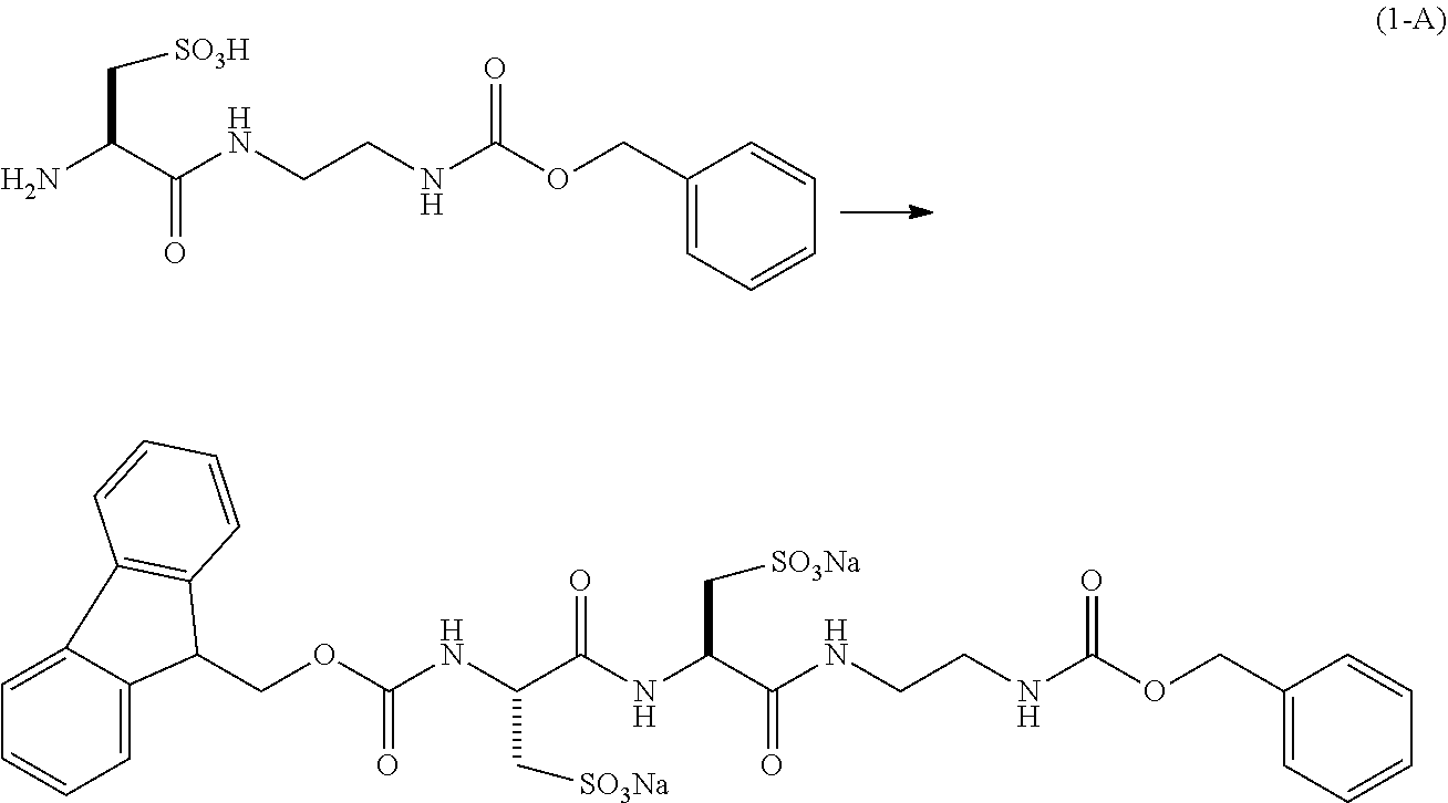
C(CNC(OCC1=CC=CC=C1)=O)NC(C(NC(C(NC(OCC1C2=C(C=CC=C2)C2=CC=CC=C12)=O)C[SO3Na])=O)C[SO3Na])=O.C(CNC(OCC1=CC=CC=C1)=O)NC(C(N)C[SO3H])=O
